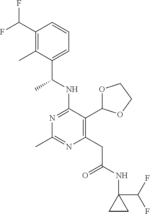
N1=C(NC(C)C2=CC=CC(C(F)F)=C2C)C(C2OCCO2)=C(CC(=O)NC2(C(F)F)CC2)N=C1C
